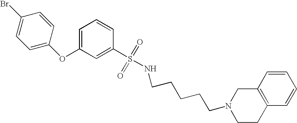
C1(S(NCCCCCN2CCC3=C(C2)C=CC=C3)(=O)=O)=CC(OC2=CC=C(Br)C=C2)=CC=C1
